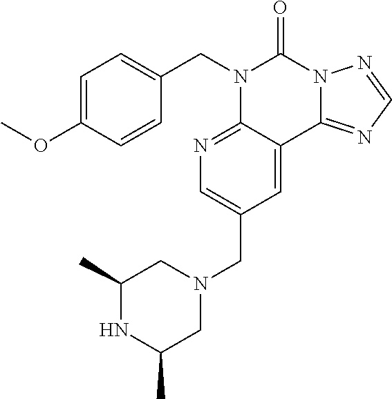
C1=C(OC)C=CC(CN2C3=NC=C(CN4CC(C)NC(C)C4)C=C3C3=NC=NN3C2=O)=C1
